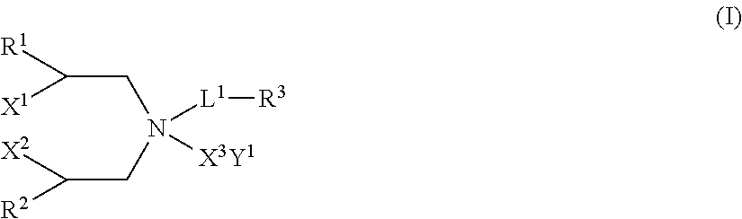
C(C([X1])[R1])N(CC([X2])[R2])([X3Y1])[L1][R3]
